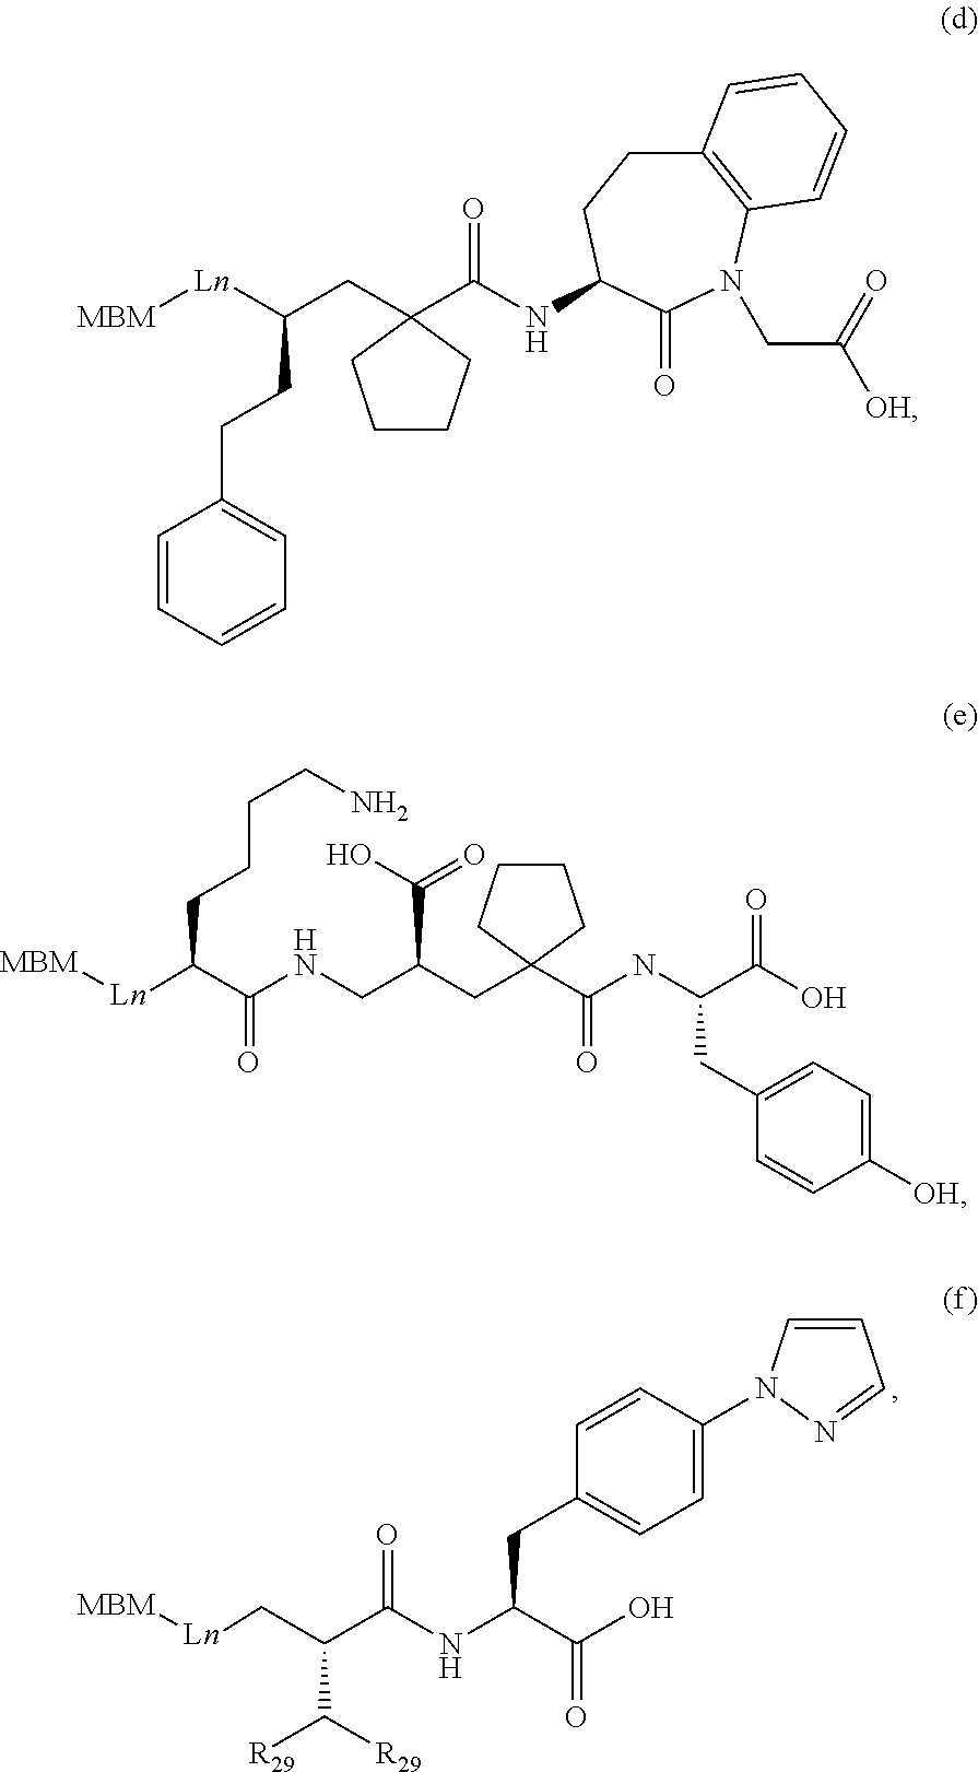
[MBM][Ln]CC(C(NC(C(O)=O)CC1=CC=C(N2C=CC=N2)C=C1)=O)C([R29])[R29].C12=C(N(CC([OH])=O)C(=O)C(NC(=O)C3(CC([Ln][MBM])CCC4=CC=CC=C4)CCCC3)CC1)C=CC=C2.[MBM][Ln]C(C(=O)NCC(CC1(C(NC(C(O)=O)CC2=CC=C([OH])C=C2)=O)CCCC1)C(=O)O)CCCCN
